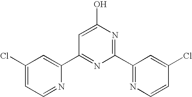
C1(Cl)=CC=NC(C2=NC(C3=NC=CC(Cl)=C3)=NC(O)=C2)=C1
